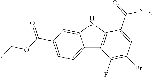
C12=CC=C(C(OCC)=O)C=C1NC1=C2C(F)=C(Br)C=C1C(=O)N
